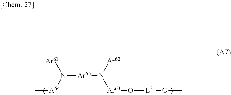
N([Ar65]N([Ar62])[Ar63]O[L31]OC)([Ar61])[A64]C
